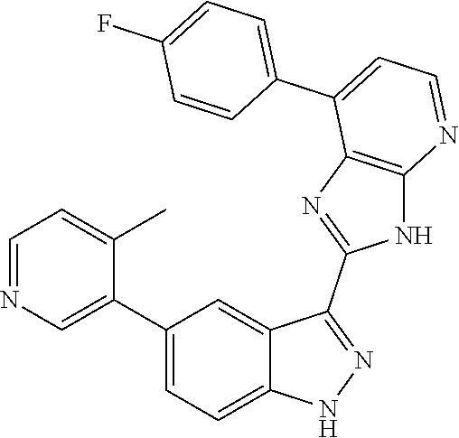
C1=NC=C(C2=CC=C3C(=C2)C(C2=NC4=C(N2)N=CC=C4C2=CC=C(F)C=C2)=NN3)C(C)=C1
